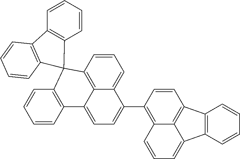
C1=CC2=C3C(=C1)C(C1=C4C=CC=C5C6=C(C(=C45)C=C1)C=CC=C6)=CC=C3C1=C(C=CC=C1)C21C2=C(C=CC=C2)C2=C1C=CC=C2
